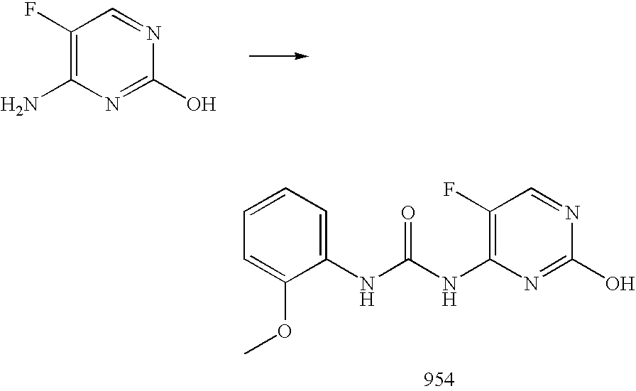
C1(F)=C(N)N=C(O)N=C1.C1(F)=C(NC(NC2=CC=CC=C2OC)=O)N=C(O)N=C1
